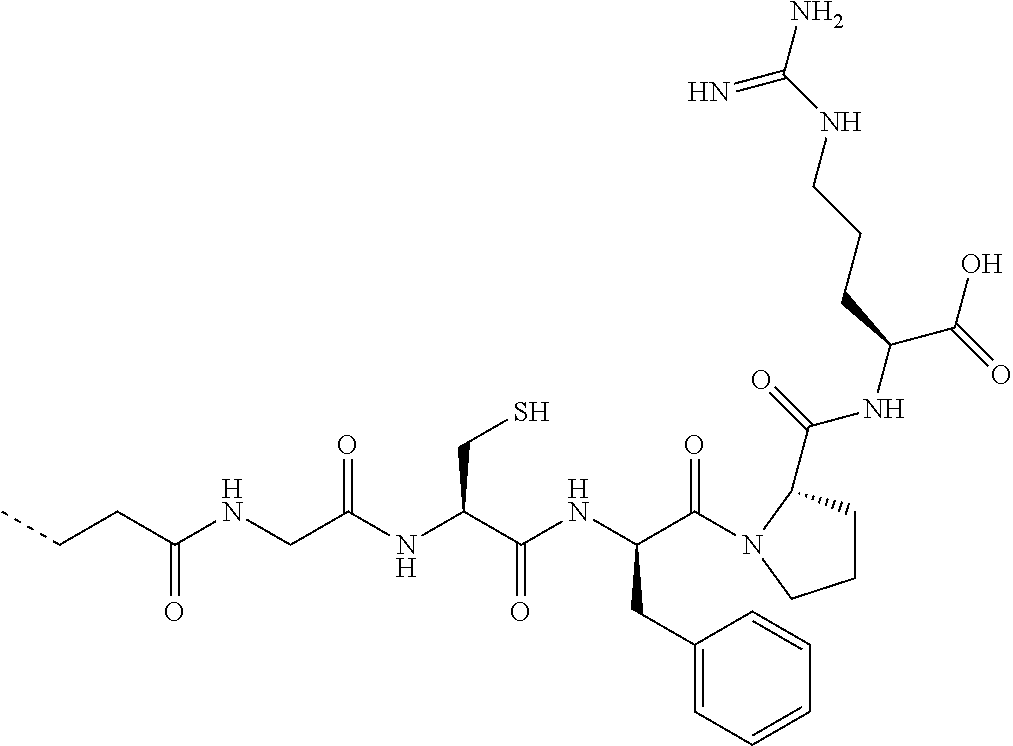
C(NCC(NC(C(NC(C(=O)N1C(C(=O)NC(C(=O)O)CCCNC(N)=N)CCC1)CC1=CC=CC=C1)=O)CS)=O)(CCC)=O
